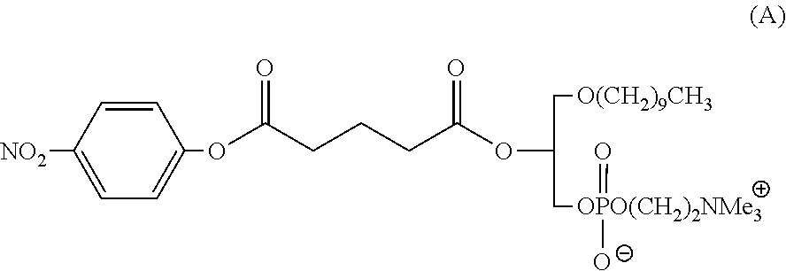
[NO2]C1=CC=C(OC(CCCC(OC(C[O(CH2)9CH3])C[OPO(CH2)2NMe3](=O)O)=O)=O)C=C1
